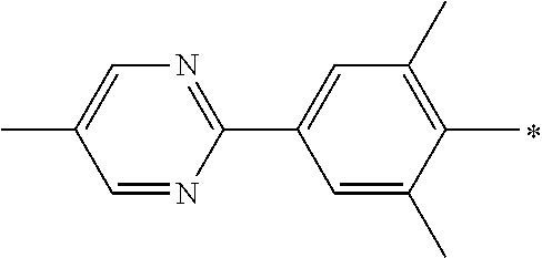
C1=C(C)C(C)=C(C)C=C1C1=NC=C(C)C=N1
